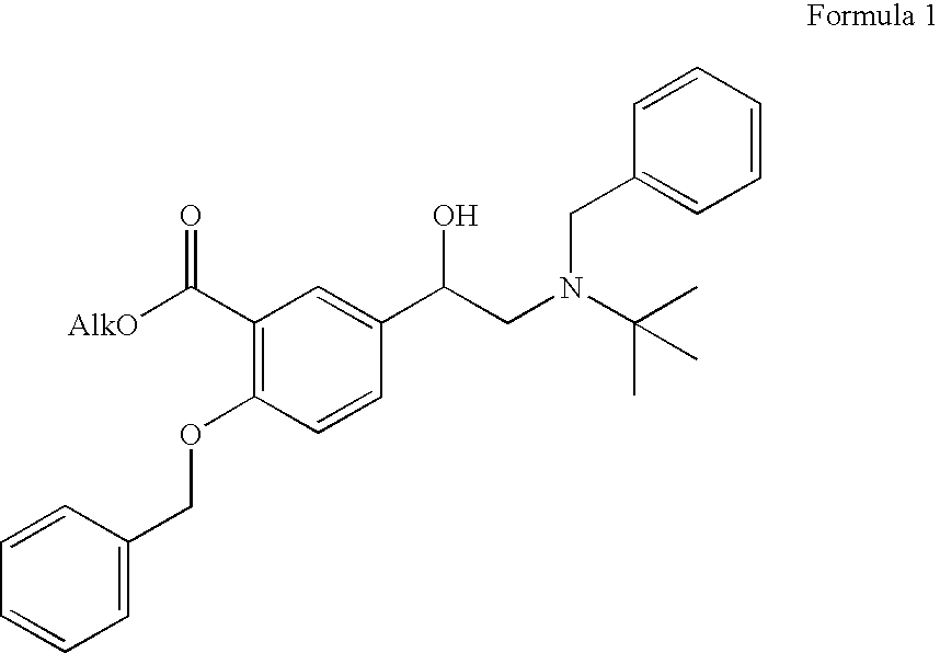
C1=C(COC2=C(C([AlkO])=O)C=C(C(CN(C(C)(C)C)CC3=CC=CC=C3)O)C=C2)C=CC=C1
